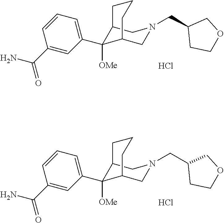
Cl.C12C([OMe])(C3=CC=CC(C(N)=O)=C3)C(CN(CC3CCOC3)C1)CCC2.Cl.C12C([OMe])(C3=CC=CC(C(N)=O)=C3)C(CN(CC3CCOC3)C1)CCC2
